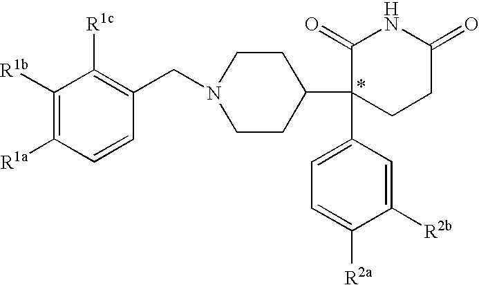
C1(=O)C(C2CCN(CC3=C([R1c])C([R1b])=C([R1a])C=C3)CC2)(C2=CC=C([R2a])C([R2b])=C2)CCC(=O)N1
